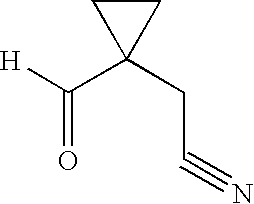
[H]C(C1(CC#N)CC1)=O
